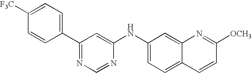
C1(NC2=CC(C3=CC=C([F3C])C=C3)=NC=N2)=CC=C2C(=C1)N=C([OCH3])C=C2
